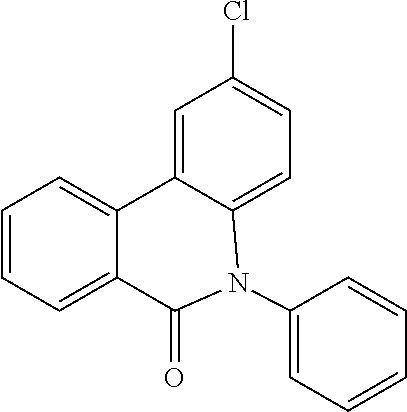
C1=CC=C2C(=C1)C1=CC(Cl)=CC=C1N(C1=CC=CC=C1)C2=O
